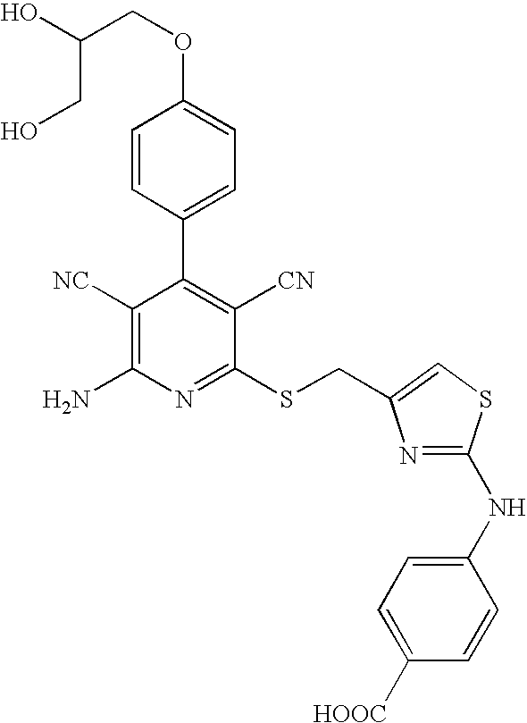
OC(COC1=CC=C(C2=C([CN])C(SCC3=CSC(NC4=CC=C([HOOC])C=C4)=N3)=NC(N)=C2[NC])C=C1)CO
